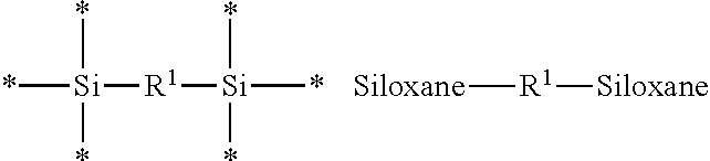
*[Si](*)([R1][Si](*)(C)(*)*)*.[Siloxane][R1][Siloxane]
